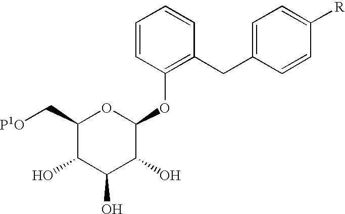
C1=CC(OC2OC(C[P1O])C(O)C(O)C2O)=C(CC2=CC=C([R])C=C2)C=C1
